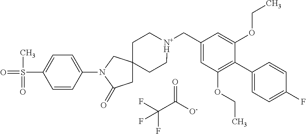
FC(C([O-])=O)(F)F.C1C[N+H](CC2=CC(OCC)=C(C3=CC=C(F)C=C3)C(OCC)=C2)CCC12CC(=O)N(C1=CC=C(S(C)(=O)=O)C=C1)C2
